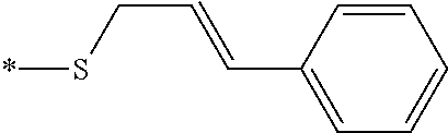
*SCC=CC1=CC=CC=C1
